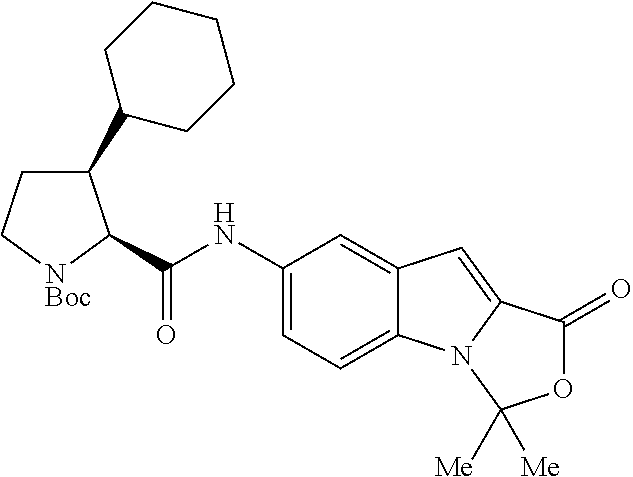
C1(NC(=O)C2C(C3CCCCC3)CC[NBoc]2)=CC=C2C(=C1)C=C1N2C([Me])([Me])OC1=O
